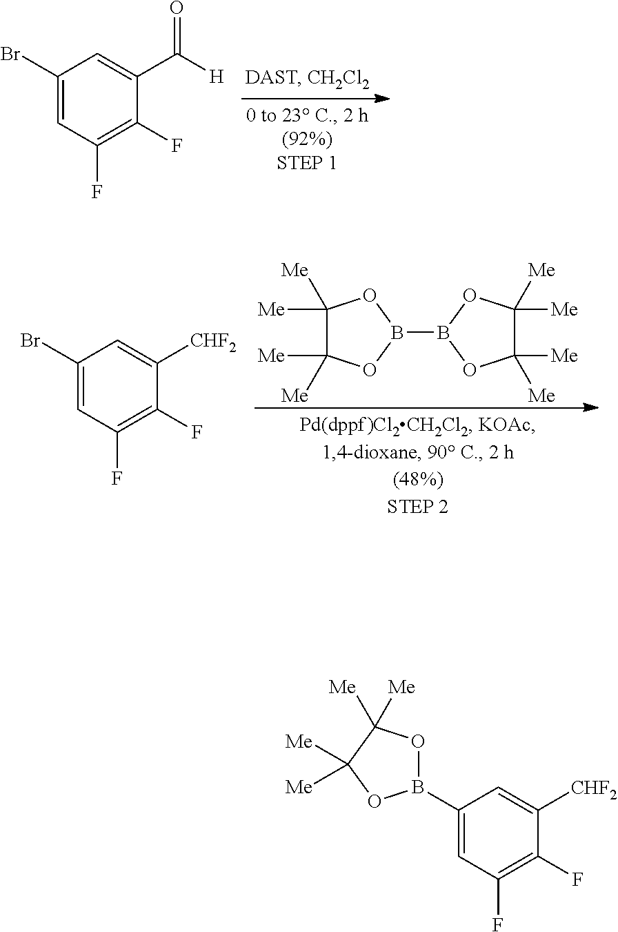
B1(B2OC([Me])([Me])C([Me])([Me])O2)OC([Me])([Me])C([Me])([Me])O1.C1(Br)=CC(F)=C(F)C([CHF2])=C1.C1(Br)=CC(F)=C(F)C(C([H])=O)=C1.C1(B2OC([Me])([Me])C([Me])([Me])O2)=CC(F)=C(F)C([CHF2])=C1
